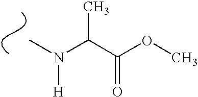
CN(C(C(OC)=O)C)[H]
